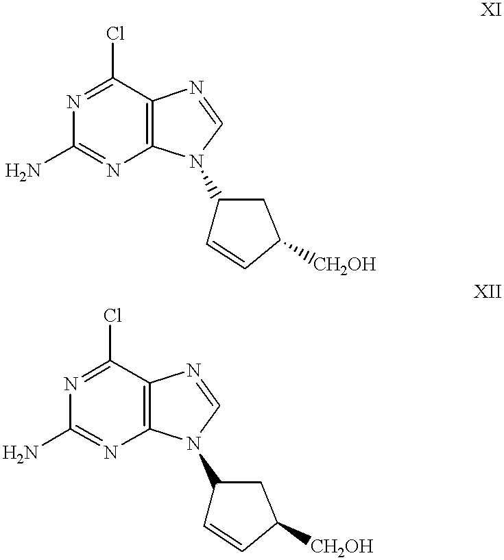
N1=C(Cl)C2=C(N=C1N)N(C1C=CC([CH2OH])C1)C=N2.N1=C(Cl)C2=C(N=C1N)N(C1C=CC([CH2OH])C1)C=N2
